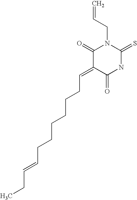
O=C1C(=CCCCCCCC=CCC)C(=O)N(CC=C)C(=S)N1
